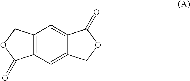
C12=C(C=C3C(=C1)C(=O)OC3)C(=O)OC2
